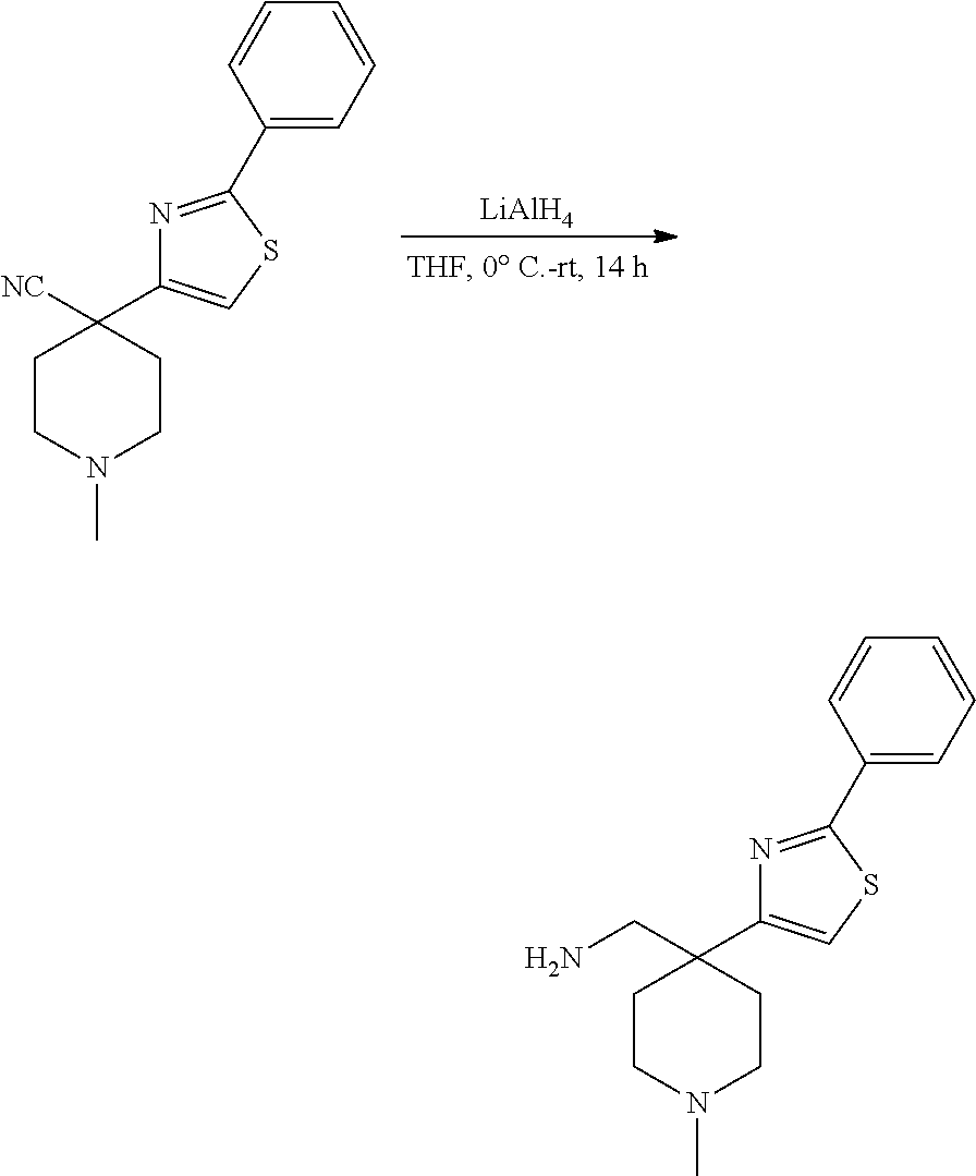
[LiAlH4].C1CN(C)CCC1([NC])C1=CSC(C2=CC=CC=C2)=N1.C1CN(C)CCC1(CN)C1=CSC(C2=CC=CC=C2)=N1
